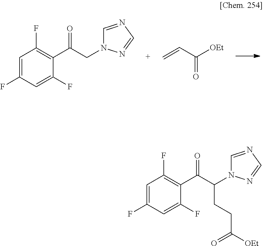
C1=C(F)C=C(F)C(C(CN2C=NC=N2)=O)=C1F.C=CC([OEt])=O.C1=C(F)C=C(F)C(C(C(N2C=NC=N2)CCC([OEt])=O)=O)=C1F
